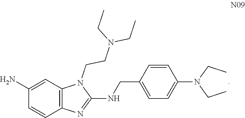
C1(N)=CC2=C(C=C1)N=C(NCC1=CC=C(N(CC)CC)C=C1)N2CCN(CC)CC
